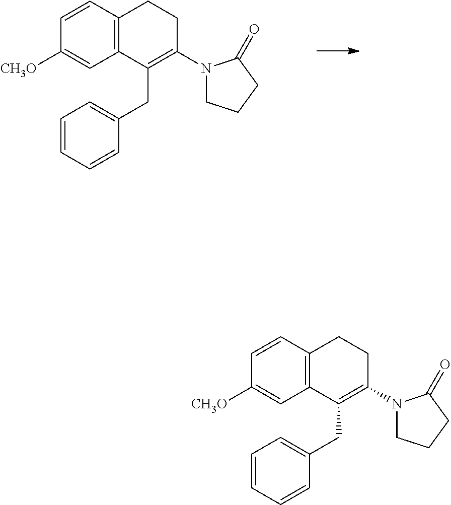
C1=CC2=C(C=C1[CH3O])C(CC1=CC=CC=C1)=C(N1CCCC1=O)CC2.C1=CC2=C(C=C1[CH3O])C(CC1=CC=CC=C1)=C(N1CCCC1=O)CC2
